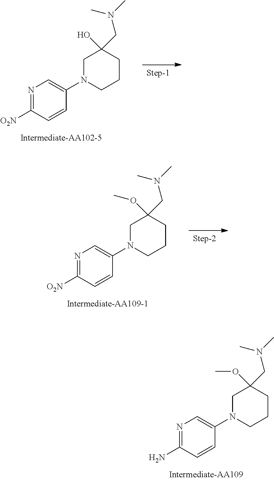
N1=C([O2N])C=CC(N2CCCC(CN(C)C)(O)C2)=C1.N1=C([O2N])C=CC(N2CCCC(CN(C)C)(OC)C2)=C1.N1=C(N)C=CC(N2CCCC(CN(C)C)(OC)C2)=C1
